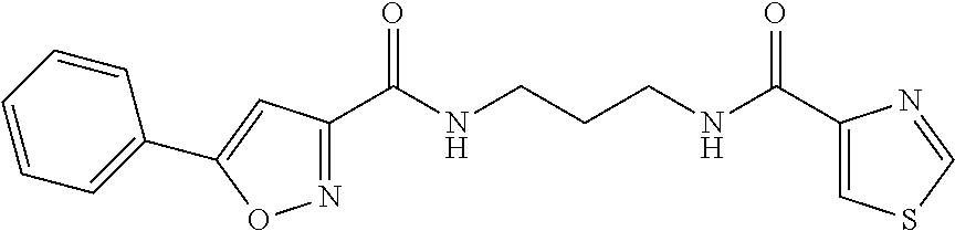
C1(C(NCCCNC(C2=CSC=N2)=O)=O)=NOC(C2=CC=CC=C2)=C1
